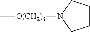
C[O(CH2)3]N1CCCC1
